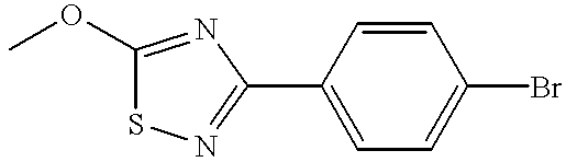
COC1=NC(C2=CC=C(Br)C=C2)=NS1
